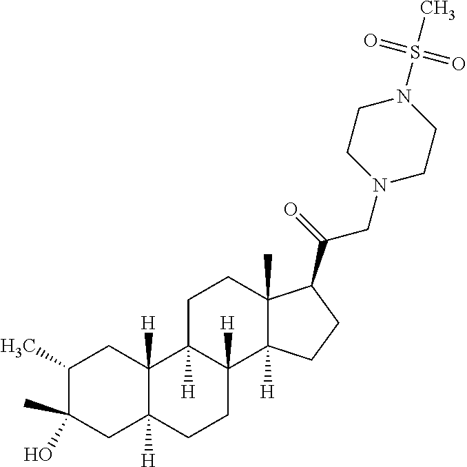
C1(C)C(O)(C)CC2([H])C([H])(C1)C1([H])C([H])(CC2)C2([H])C(C)(CC1)C(C(=O)CN1CCN(S(C)(=O)=O)CC1)CC2
